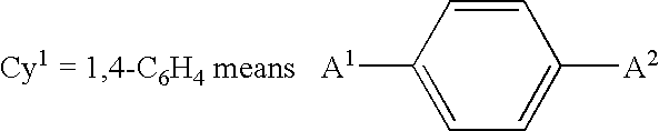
C1=CC([A1])=CC=C1[A2]
